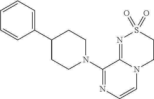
N1(C2=NC=CN3C2=NS(=O)(=O)CC3)CCC(C2=CC=CC=C2)CC1
